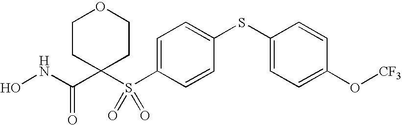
ONC(C1(S(C2=CC=C(SC3=CC=C(O[CF3])C=C3)C=C2)(=O)=O)CCOCC1)=O
